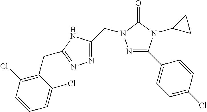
N1=C(C2=CC=C(Cl)C=C2)N(C2CC2)C(=O)N1CC1=NN=C(CC2=C(Cl)C=CC=C2Cl)N1
